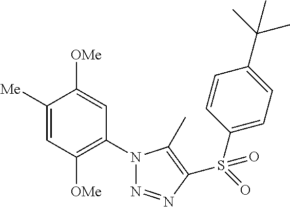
C1([Me])=CC([OMe])=C(N2N=NC(S(=O)(C3=CC=C(C(C)(C)C)C=C3)=O)=C2C)C=C1[OMe]
